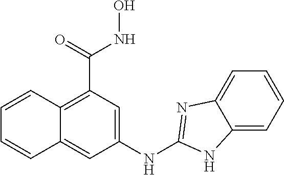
C1(NC2=NC3=CC=CC=C3N2)=CC(C(=O)NO)=C2C(=C1)C=CC=C2
